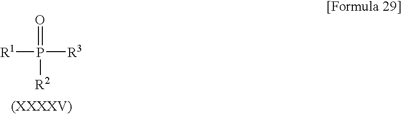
[R1]P([R3])([R2])=O
